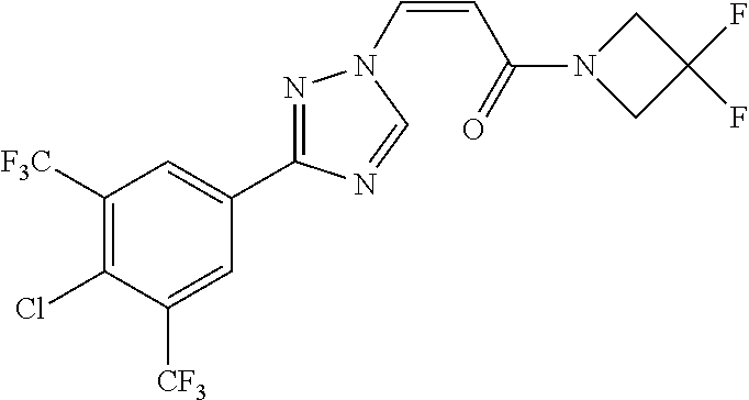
C1([F3C])=C(Cl)C([CF3])=CC(C2=NN(C=CC(N3CC(F)(F)C3)=O)C=N2)=C1
